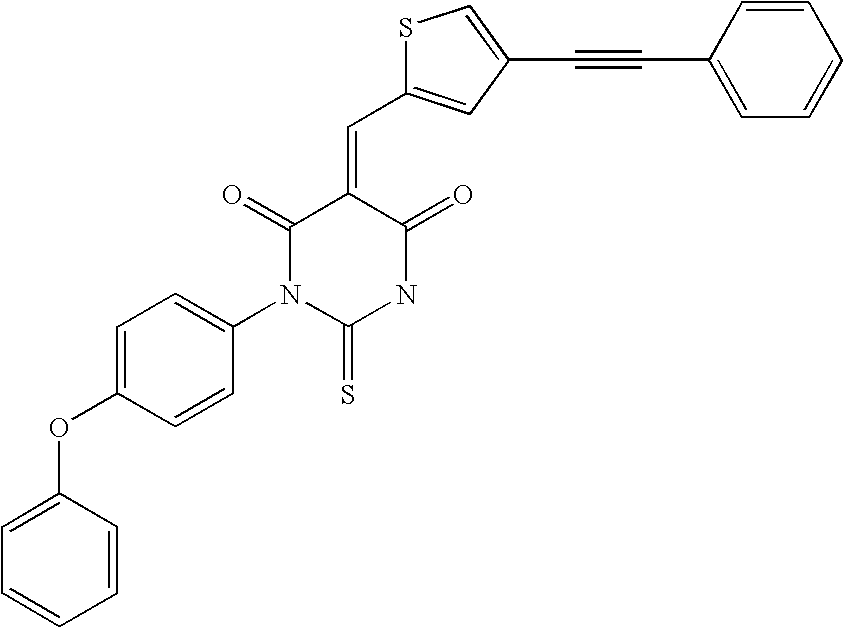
S1C(C=C2C(=O)N(C3=CC=C(OC4=CC=CC=C4)C=C3)C(=S)NC2=O)=CC(C#CC2=CC=CC=C2)=C1
